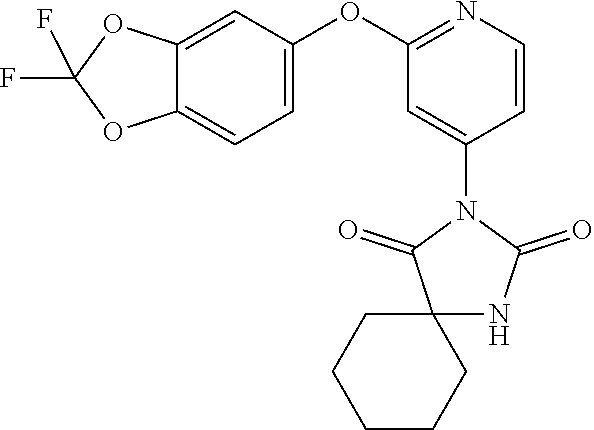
C1(OC2=CC=C3C(=C2)OC(F)(F)O3)=NC=CC(N2C(=O)NC3(C2=O)CCCCC3)=C1
